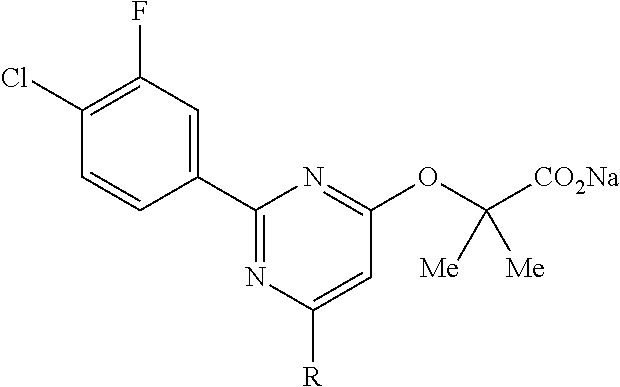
C1(Cl)=C(F)C=C(C2=NC([R])=CC(OC([CO2Na])([Me])[Me])=N2)C=C1
